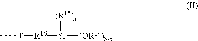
[R16]([Si]([(R15)x])[(OR14)3-x])[T]C
